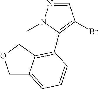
N1=CC(Br)=C(C2=C3C(=CC=C2)COC3)N1C
